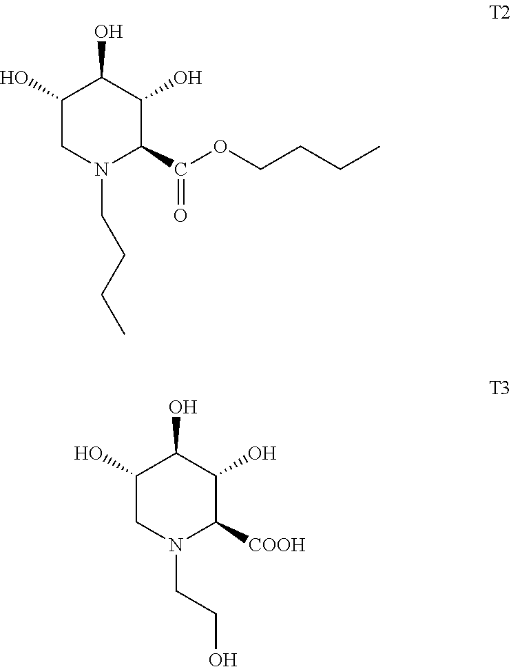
C1(O)CN(CCCC)C(C(OCCCC)=O)C(O)C1O.C1(O)CN(CCO)C([COOH])C(O)C1O
